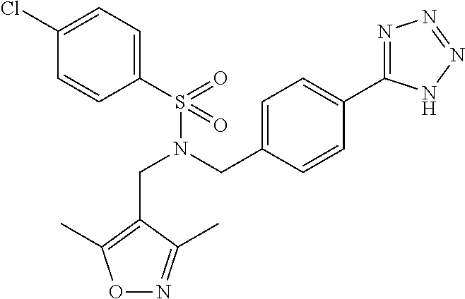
C1(Cl)=CC=C(S(N(CC2=CC=C(C3=NN=NN3)C=C2)CC2=C(C)ON=C2C)(=O)=O)C=C1
